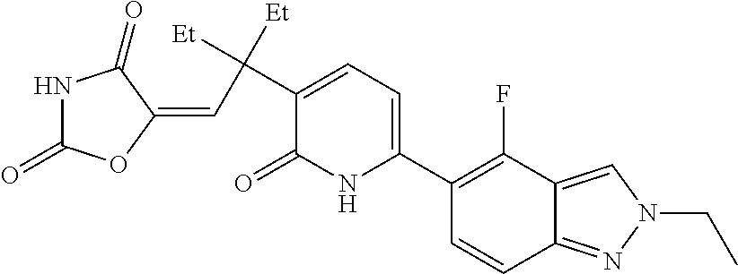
C1(C2=CC=C(C([Et])([Et])C=C3C(=O)NC(=O)O3)C(=O)N2)=C(F)C2=CN(CC)N=C2C=C1
